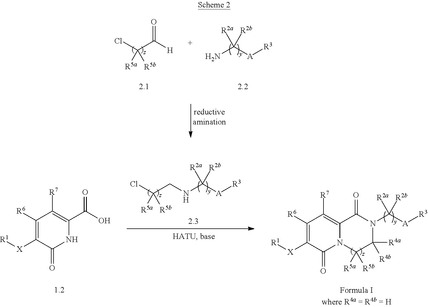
[H]C(C(Cl)([R5a])[R5b])=O.NC([A][R3])([R2a])[R2b].C1([R6])=C([X][R1])C(=O)NC(C(O)=O)=C1[R7].C1([R6])=C([X][R1])C(=O)N2C(=C1[R7])C(=O)N(C([A][R3])([R2a])[R2b])C([R4a])([R4b])C2([R5a])[R5b].N(C([A][R3])([R2a])[R2b])CC(Cl)([R5a])[R5b]
